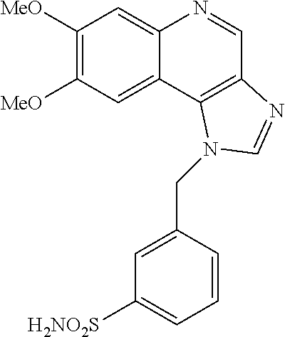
C1([MeO])=C([MeO])C=C2C(=C1)N=CC1=C2N(CC2=CC([H2NO2S])=CC=C2)C=N1
